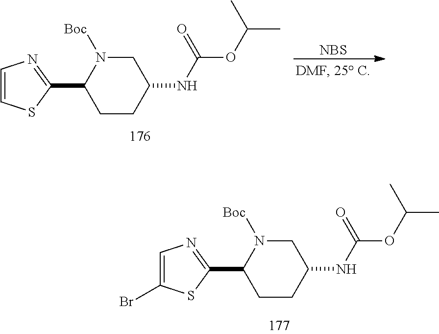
C1(C2=NC=CS2)CCC(NC(OC(C)C)=O)CN1[Boc].[NBS].C1(C2=NC=C(Br)S2)CCC(NC(OC(C)C)=O)CN1[Boc]
